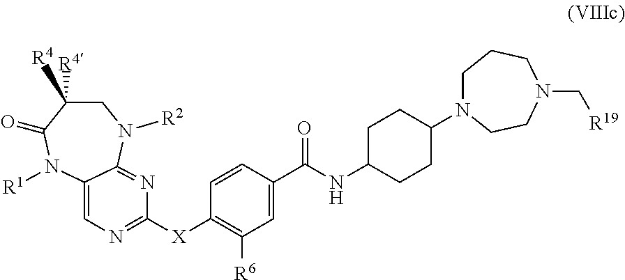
C1C([R4])([R4])C(=O)N([R1])C2=CN=C([X]C3=C([R6])C=C(C(=O)NC4CCC(N5CCCN(C[R19])CC5)CC4)C=C3)N=C2N1[R2]
